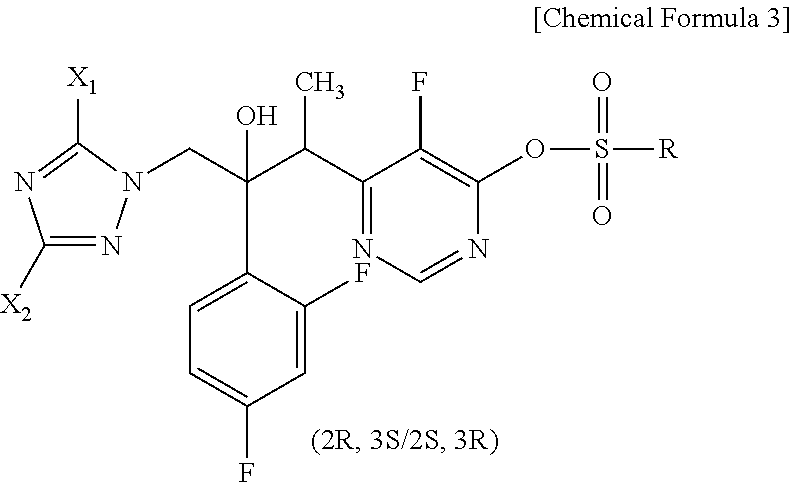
C1([X2])=NN(CC(C2=CC=C(F)C=C2F)(C(C2=NC=NC(OS([R])(=O)=O)=C2F)C)O)C([X1])=N1
